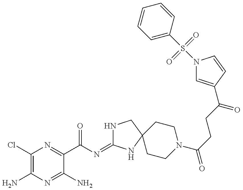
C1(Cl)=C(N)N=C(N)C(C(N=C2NCC3(N2)CCN(C(=O)CCC(=O)C2=CN(S(C4=CC=CC=C4)(=O)=O)C=C2)CC3)=O)=N1
